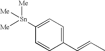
C1=CC(C=CC)=CC=C1[Sn]([Me])([Me])[Me]
